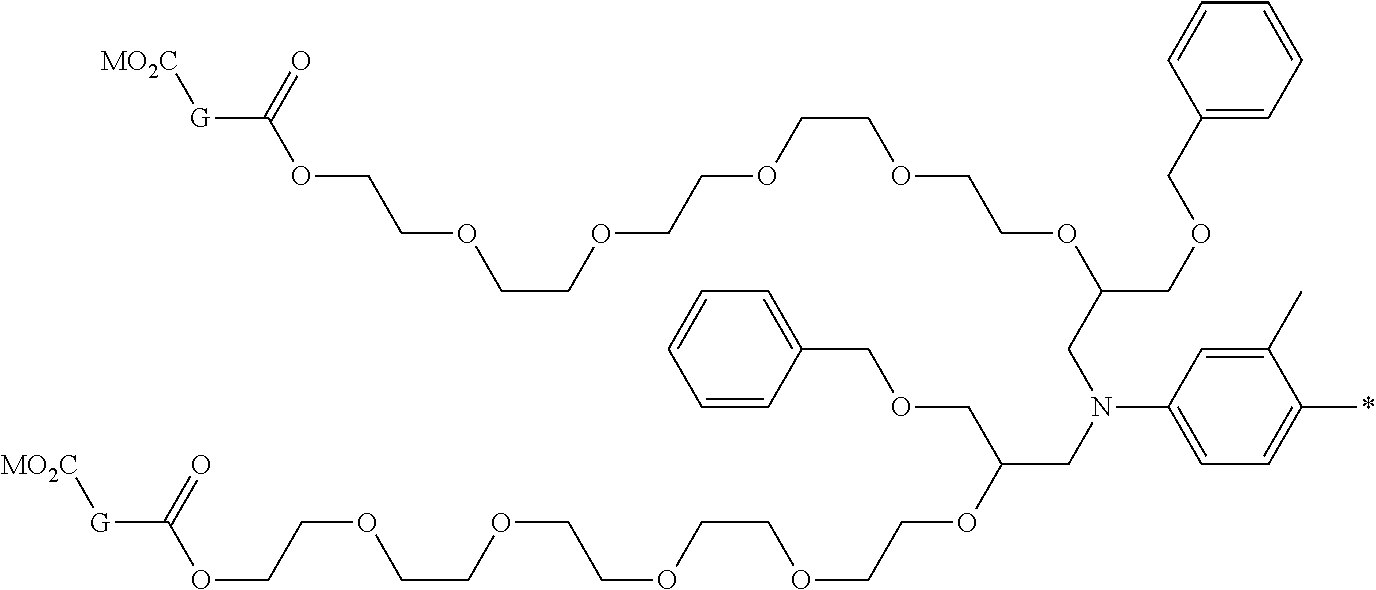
C1(C)=CC(N(CC(OCCOCCOCCOCCOCCOC([G][MO2C])=O)COCC2=CC=CC=C2)CC(OCCOCCOCCOCCOCCOC([G][MO2C])=O)COCC2=CC=CC=C2)=CC=C1*
